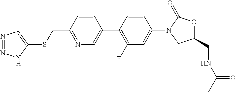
N1=NC=C(SCC2=NC=C(C3=C(F)C=C(N4CC(CNC(C)=O)OC4=O)C=C3)C=C2)N1
